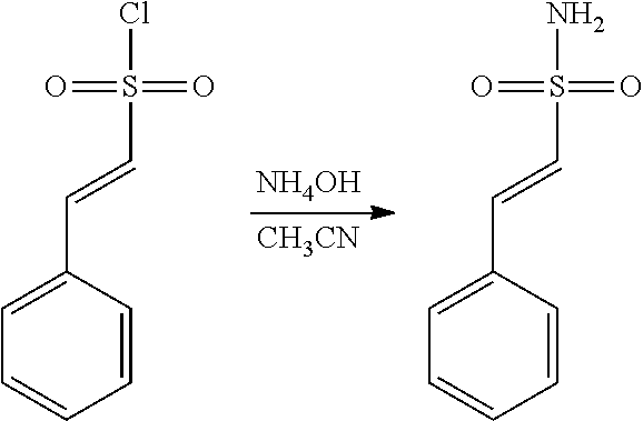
[NH4OH].[CH3CN].C1=C(C=CS(Cl)(=O)=O)C=CC=C1.C1=C(C=CS(N)(=O)=O)C=CC=C1
